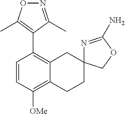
C12=C([OMe])C=CC(C3=C(C)ON=C3C)=C1CC1(CC2)N=C(N)OC1
